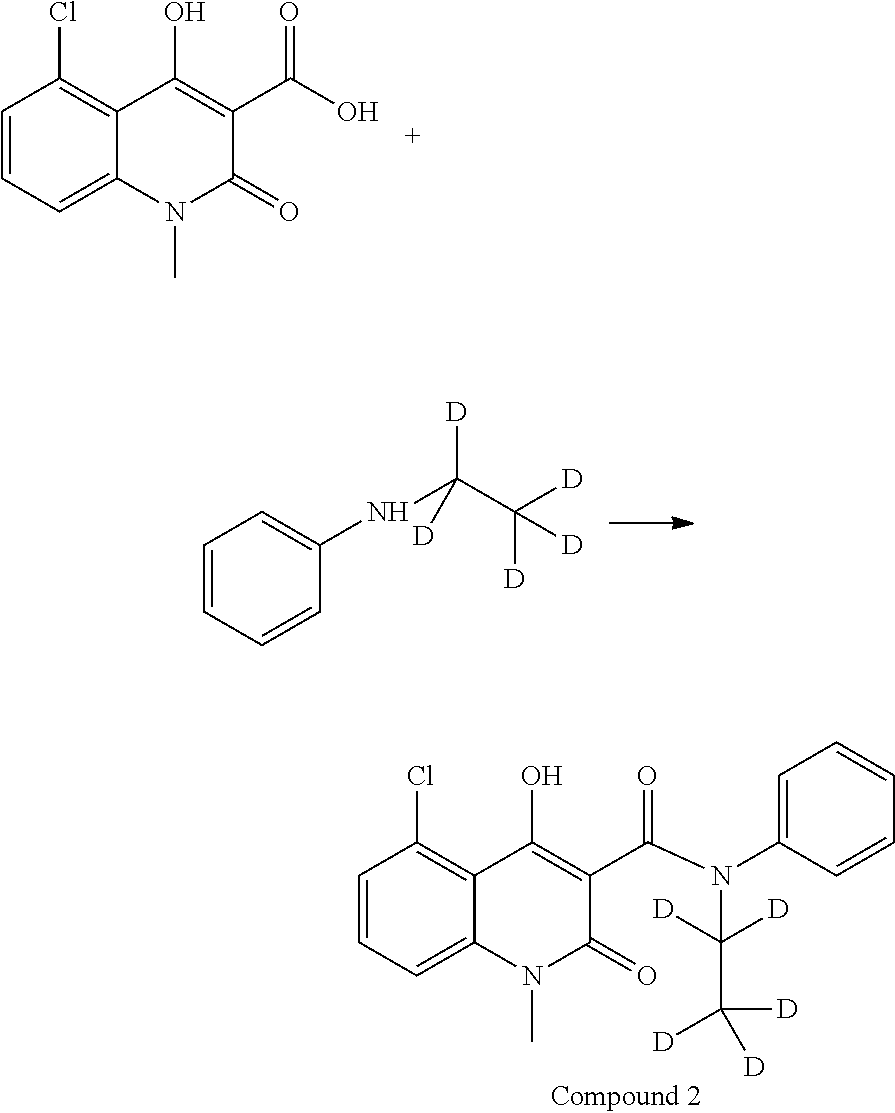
C1=CC=C2C(=C1Cl)C(O)=C(C(O)=O)C(=O)N2C.C1=CC=CC(NC(C([D])([D])[D])([D])[D])=C1.C1=CC=C2C(=C1Cl)C(O)=C(C(N(C1=CC=CC=C1)C([D])([D])C([D])([D])[D])=O)C(=O)N2C
